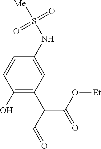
C1(NS([Me])(=O)=O)=CC(C(C(=O)C)C(O[Et])=O)=C(O)C=C1
